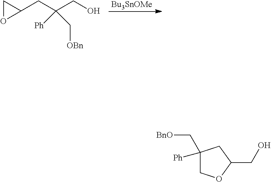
[Bu3SnOMe].C1OC1CC(CO)(C[OBn])[Ph].C1(C[BnO])([Ph])COC(CO)C1
